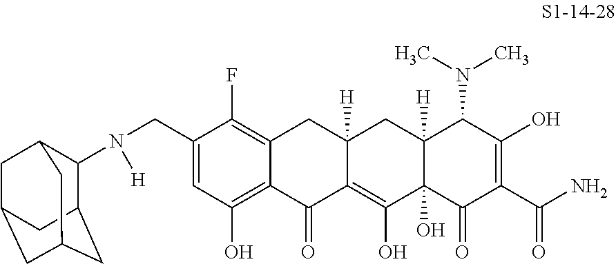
N(CC1=CC(O)=C2C(=C1F)CC1([H])C(=C(O)C3(O)C([H])(C1)C(N(C)C)C(O)=C(C(=O)N)C3=O)C2=O)([H])C1C2CC3CC(CC1C3)C2
